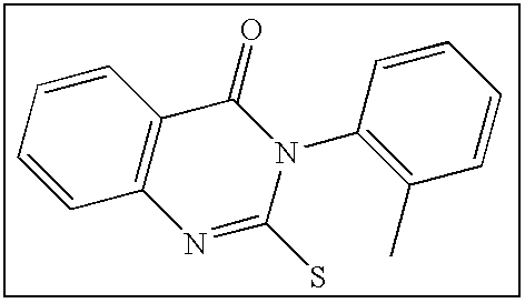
C1=CC=CC2=C1N=C(S)N(C1=C(C)C=CC=C1)C2=O
